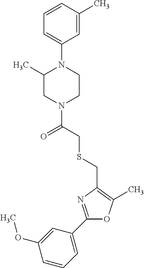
C1(C)=CC(N2C(C)CN(C(=O)CSCC3=C(C)OC(C4=CC=CC(OC)=C4)=N3)CC2)=CC=C1
